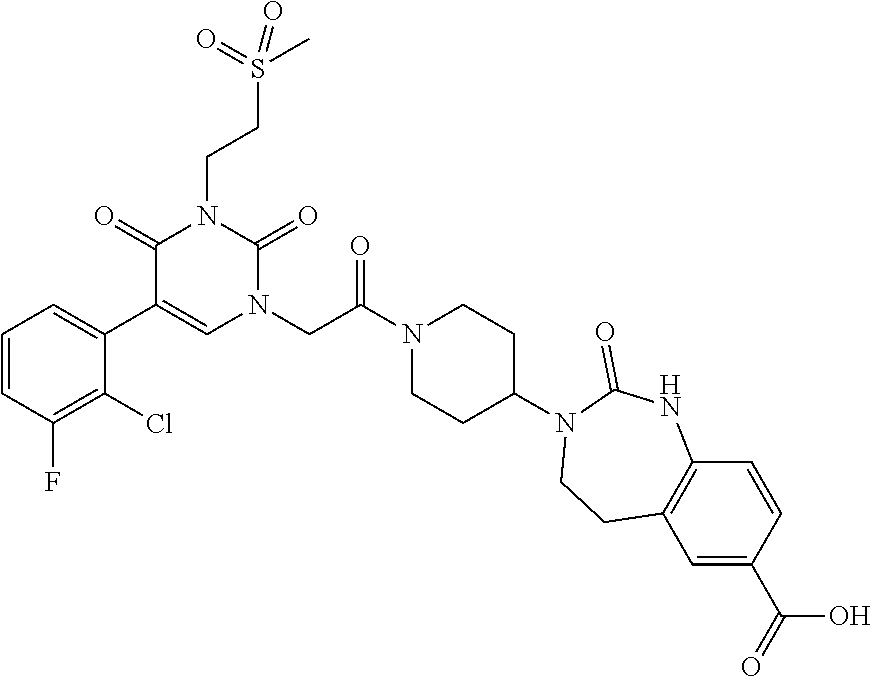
C1=CC(F)=C(Cl)C(C2=CN(CC(N3CCC(N4C(=O)NC5=C(C=C(C(=O)O)C=C5)CC4)CC3)=O)C(=O)N(CCS(C)(=O)=O)C2=O)=C1
